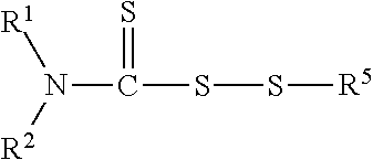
[R1]N([R2])C(=S)SS[R5]
